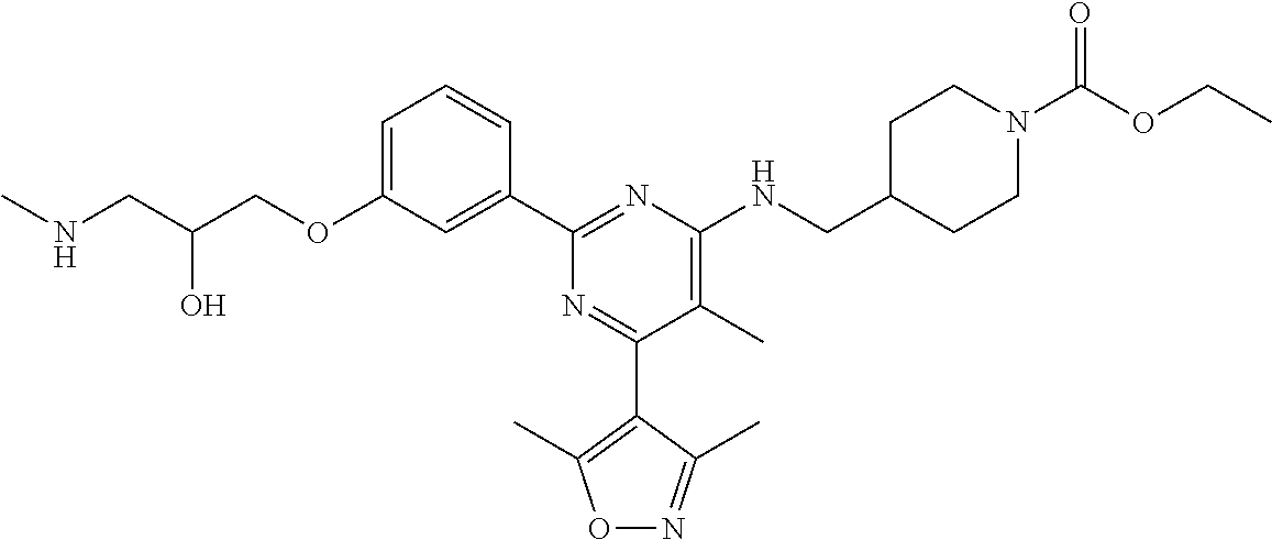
C1=C(OCC(CNC)O)C=C(C2=NC(NCC3CCN(C(OCC)=O)CC3)=C(C)C(C3=C(C)ON=C3C)=N2)C=C1
